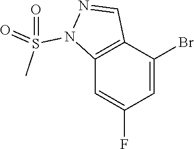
C12=C(C=C(F)C=C1Br)N(S(=O)(C)=O)N=C2
